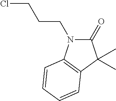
C1(=O)N(CCCCl)C2=C(C1(C)C)C=CC=C2
